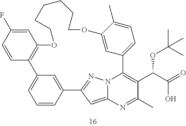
C1CCCOC2=CC(=CC=C2C)C2=C(C(C(=O)O)OC(C)(C)C)C(C)=NC3=CC(=NN32)C2=CC(=CC=C2)C2=C(C=C(F)C=C2)OCC1
